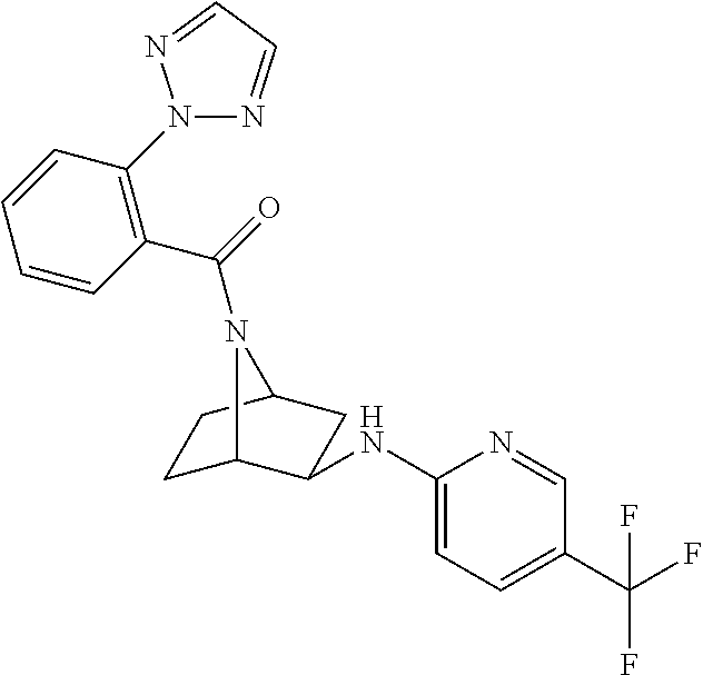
C1(NC2C3CCC(C2)N3C(=O)C2=C(N3N=CC=N3)C=CC=C2)=CC=C(C(F)(F)F)C=N1
